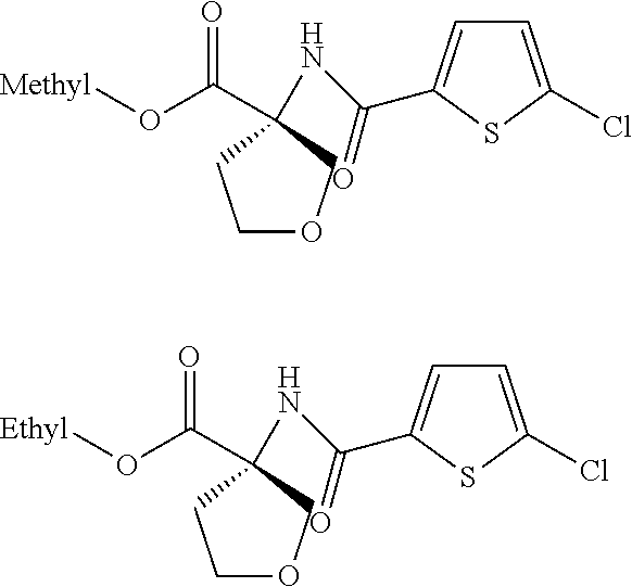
C1OCC(NC(=O)C2=CC=C(Cl)S2)(C(O[Methyl])=O)C1.C1OCC(NC(=O)C2=CC=C(Cl)S2)(C(O[Ethyl])=O)C1
